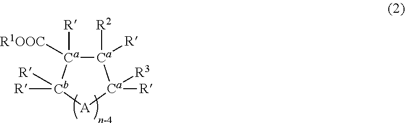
[Ca]1([R2])([R])[Ca]([R])([R1OOC])[Cb]([R])([R])[A][Ca]1([R])[R3]
